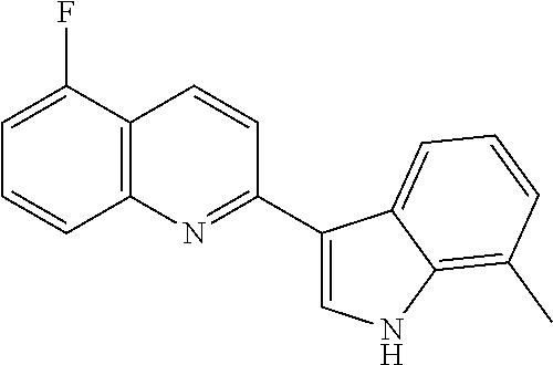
C12=C(C(F)=CC=C1)C=CC(C1=CNC3=C(C)C=CC=C13)=N2
